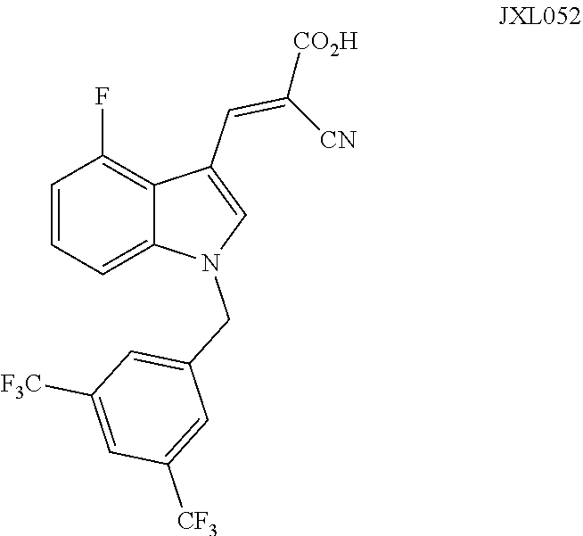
C1=CC=C2C(=C1F)C(C=C([CO2H])[CN])=CN2CC1=CC([F3C])=CC([CF3])=C1
